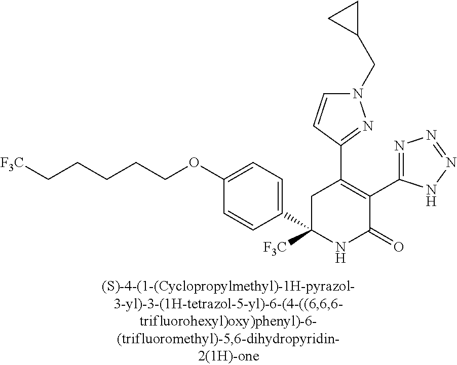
C1(C2=C(C3=NN=NN3)C(=O)NC(C3=CC=C(OCCCCC[F3C])C=C3)([F3C])C2)=NN(CC2CC2)C=C1
